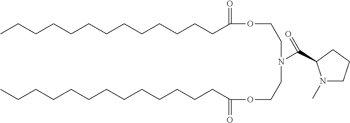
C(CCCCCCC(=O)OCCN(C(=O)C1N(C)CCC1)CCOC(CCCCCCCCCCCCC)=O)CCCCCC
